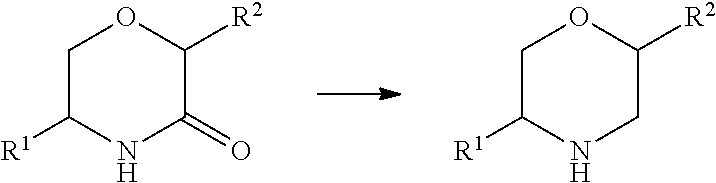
C1C([R1])NCC([R2])O1.C1C([R1])NC(=O)C([R2])O1
